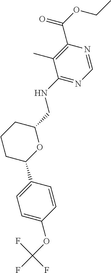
C1C(C2=CC=C(OC(F)(F)F)C=C2)OC(CNC2=NC=NC(C(OCC)=O)=C2C)CC1
